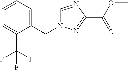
C1=C(C(F)(F)F)C(CN2C=NC(C(OC)=O)=N2)=CC=C1
